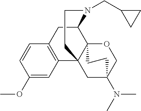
C1(OC)=CC2=C(C=C1)CC1C34OCC(N(C)C)(CC23CCN1CC1CC1)CC4
